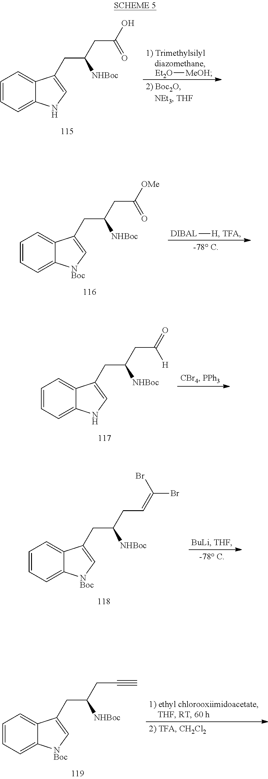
[Et2O][MeOH].C1=CC=C2C(=C1)C(CC(CC(O)=O)[NHBoc])=CN2.[DIBAL][H].C1=CC=C2C(=C1)C(CC(CC([OMe])=O)[NHBoc])=C[NBoc]2.C1=CC=C2C(=C1)C(CC(CC(=O)[H])[NHBoc])=CN2.C1=CC=C2C(=C1)C(CC(CC=C(Br)Br)[NHBoc])=C[NBoc]2.C1=CC=C2C(=C1)C(CC(CC#C)[NHBoc])=C[NBoc]2
